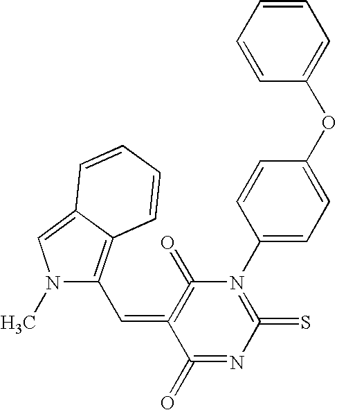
C1(N2=C(=S)N=C(=O)C(=CC3=C4C(=CN3C)C=CC=C4)=C2=O)=CC=C(OC2=CC=CC=C2)C=C1
